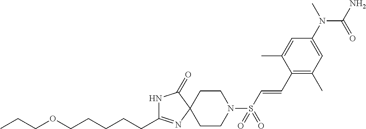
C(C1=NC2(C(=O)N1)CCN(S(C=CC1=C(C)C=C(N(C)C(N)=O)C=C1C)(=O)=O)CC2)CCCCOCCC
